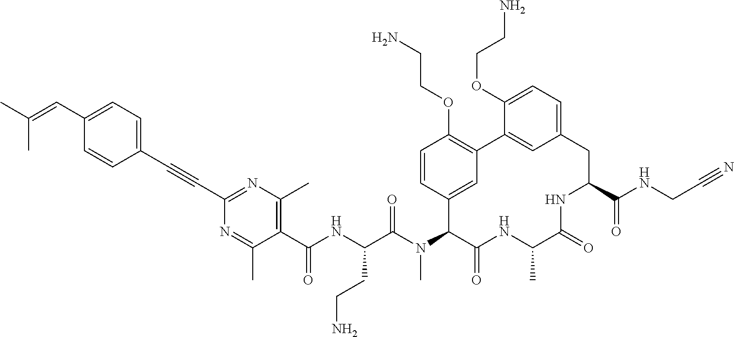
C1(C(NC(C(N(C2C(=O)NC(C)C(=O)NC(C(NCC#N)=O)CC3=CC=C(OCCN)C(=C3)C3=C(OCCN)C=CC2=C3)C)=O)CCN)=O)=C(C)N=C(C#CC2=CC=C(C=C(C)C)C=C2)N=C1C
